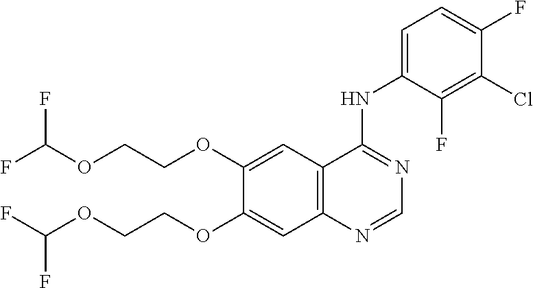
C1(OCCOC(F)F)=CC2=C(C=C1OCCOC(F)F)N=CN=C2NC1=CC=C(F)C(Cl)=C1F
